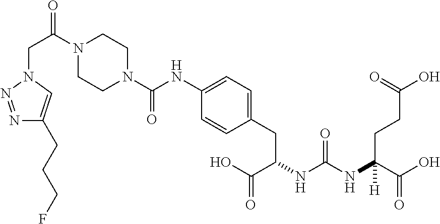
N1(C(=O)CN2N=NC(CCCF)=C2)CCN(C(=O)NC2=CC=C(CC(C(=O)O)NC(=O)NC(C(=O)O)([H])CCC(=O)O)C=C2)CC1
